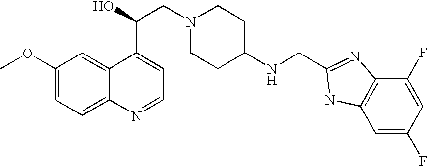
C1(OC)=CC=C2C(=C1)C(C(O)CN1CCC(NCC3=NC4=C(C=C(F)C=C4F)N3)CC1)=CC=N2
